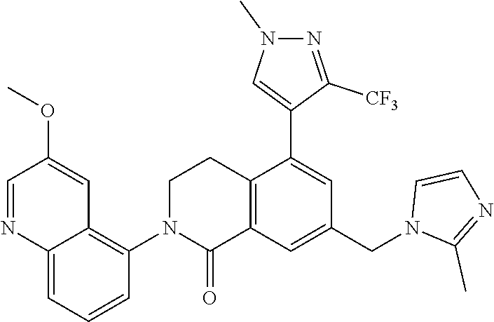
C1N(C2=C3C=C(OC)C=NC3=CC=C2)C(=O)C2=C(C1)C(C1=CN(C)N=C1[CF3])=CC(CN1C(C)=NC=C1)=C2
